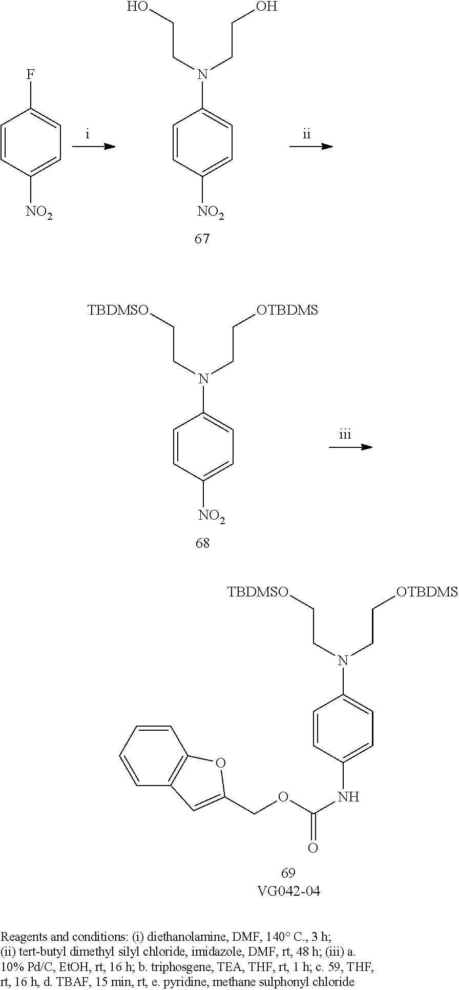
C1=CC(NC(OCC2=CC3=C(C=CC=C3)O2)=O)=CC=C1N(CC[TBDMSO])CC[OTBDMS].C1=CC([NO2])=CC=C1N(CCO)CCO.C1=CC([NO2])=CC=C1F.C1=CC([NO2])=CC=C1N(CC[TBDMSO])CC[OTBDMS]
